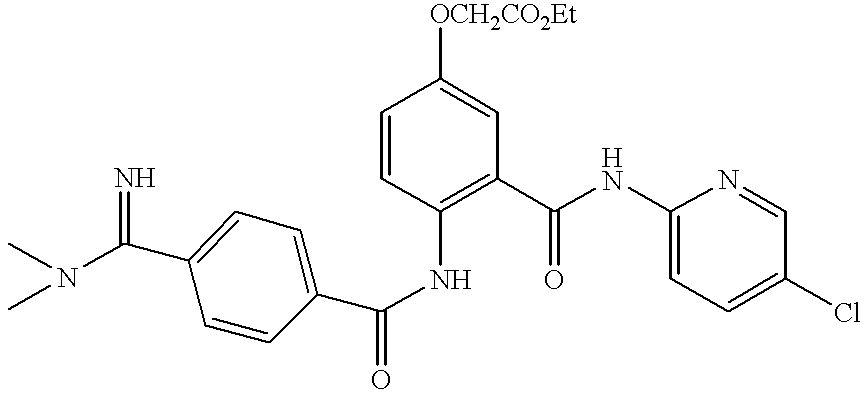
C1=CC(NC(C2=CC=C(C(N(C)C)=N)C=C2)=O)=C(C(NC2=CC=C(Cl)C=N2)=O)C=C1[OCH2CO2Et]
